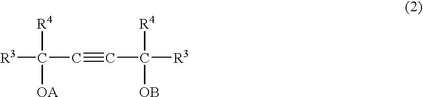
[R3]C([R4])(C#CC([R4])([R3])[OB])[OA]
